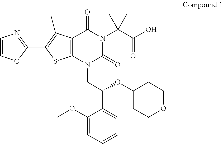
C1(C2=C(C)C3=C(S2)N(CC(C2=CC=CC=C2OC)OC2CCOCC2)C(=O)N(C(C(O)=O)(C)C)C3=O)=NC=CO1
